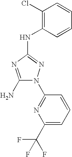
C1(N)=NC(NC2=C(Cl)C=CC=C2)=NN1C1=NC(C(F)(F)F)=CC=C1
